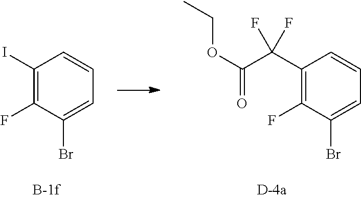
C1(I)=C(F)C(Br)=CC=C1.C1(C(C(OCC)=O)(F)F)=C(F)C(Br)=CC=C1
